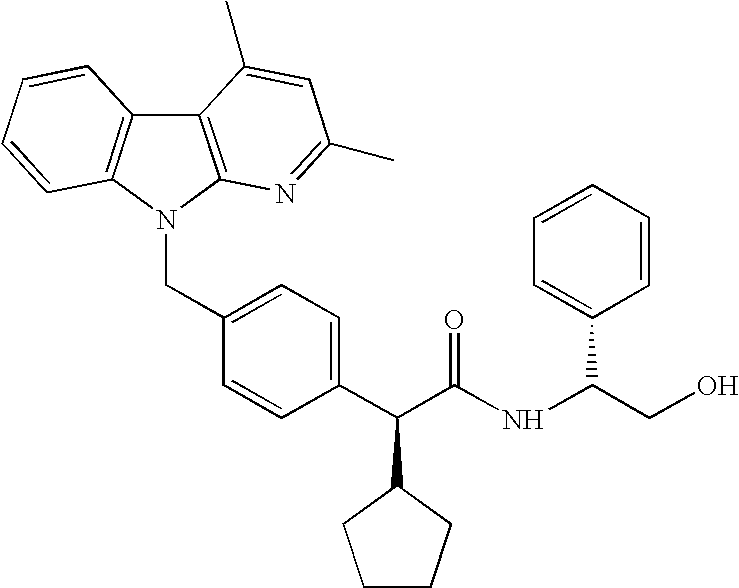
C12=C(N(CC3=CC=C(C(C(=O)NC(C4=CC=CC=C4)CO)C4CCCC4)C=C3)C3=C1C=CC=C3)N=C(C)C=C2C
